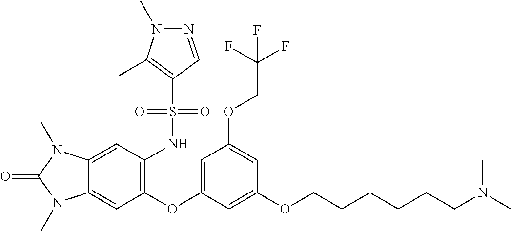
C12=CC(NS(C3=C(C)N(C)N=C3)(=O)=O)=C(OC3=CC(OCC(F)(F)F)=CC(OCCCCCCN(C)C)=C3)C=C1N(C)C(=O)N2C
